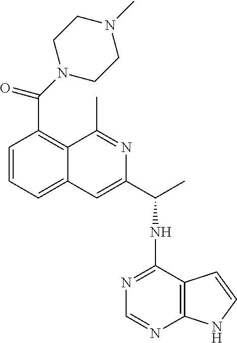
C1=CC=C2C(=C1C(=O)N1CCN(C)CC1)C(C)=NC(C(C)NC1=NC=NC3=C1C=CN3)=C2
